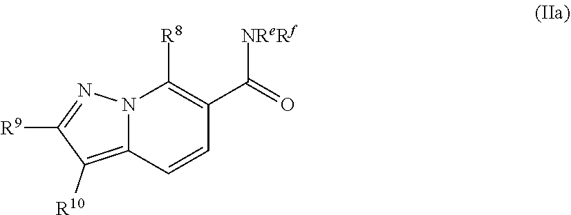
C1=CC(C(=O)[NReRf])=C([R8])N2C1=C([R10])C([R9])=N2
